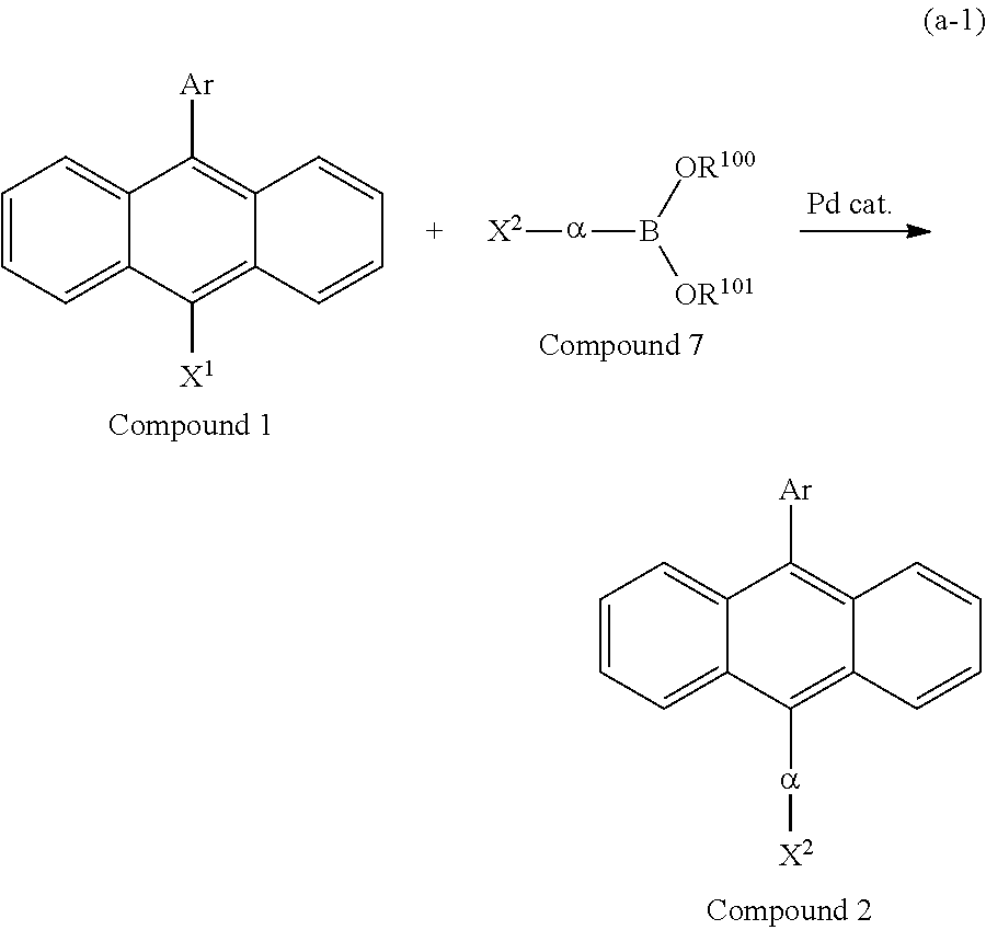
C1=CC=C2C(=C1)C([Ar])=C1C(=C2[a][X2])C=CC=C1.C1=CC=C2C(=C1)C([Ar])=C1C(=C2[X1])C=CC=C1.[X2][a]B([OR100])[OR101]
